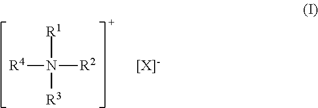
[R4]N([R1])([R2])[R3]
